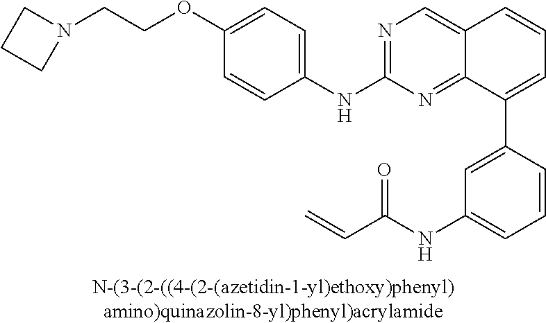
C1(NC2=NC=C3C(=N2)C(C2=CC(NC(C=C)=O)=CC=C2)=CC=C3)=CC=C(OCCN2CCC2)C=C1
